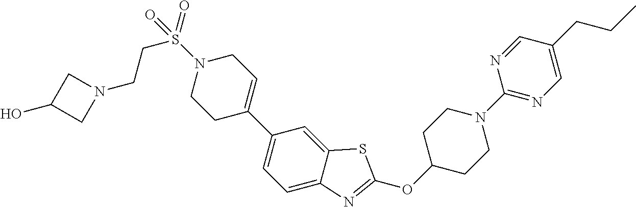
C1C(C2=CC=C3C(=C2)SC(OC2CCN(C4=NC=C(CCC)C=N4)CC2)=N3)=CCN(S(CCN2CC(O)C2)(=O)=O)C1
